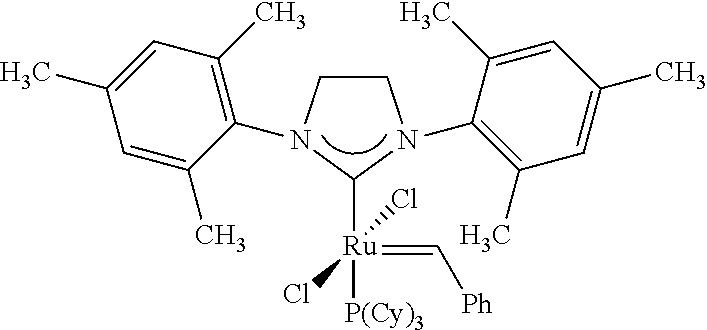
C1CN(C2=C(C)C=C(C)C=C2C)C([Ru](Cl)(Cl)(=C[Ph])[P(Cy)3])N1C1=C(C)C=C(C)C=C1C
